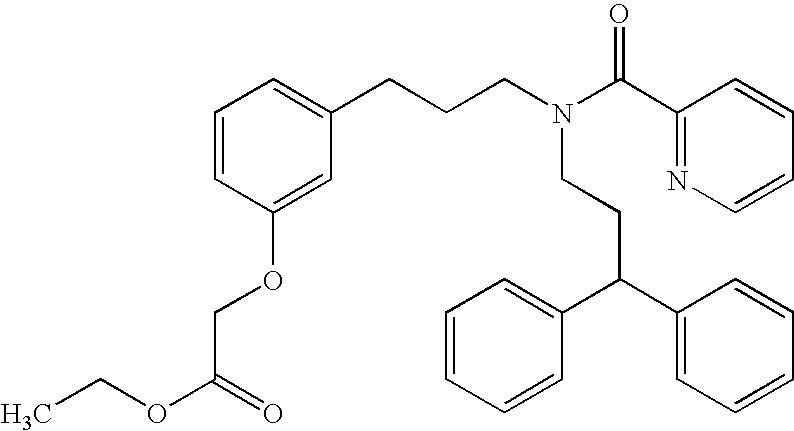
N(CCC(C1=CC=CC=C1)C1=CC=CC=C1)(CCCC1=CC=CC(OCC(OCC)=O)=C1)C(C1=NC=CC=C1)=O
